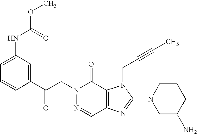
C(N1N=CC2=C(C1=O)N(CC#CC)C(N1CC(N)CCC1)=N2)C(C1=CC(NC(OC)=O)=CC=C1)=O
